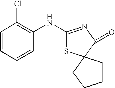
C1=CC=CC(NC2=NC(=O)C3(S2)CCCC3)=C1Cl
